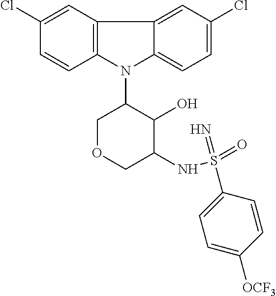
N1(C2COCC(NS(=O)(=N)C3=CC=C([OCF3])C=C3)C2O)C2=C(C3=CC(Cl)=CC=C13)C=C(Cl)C=C2
